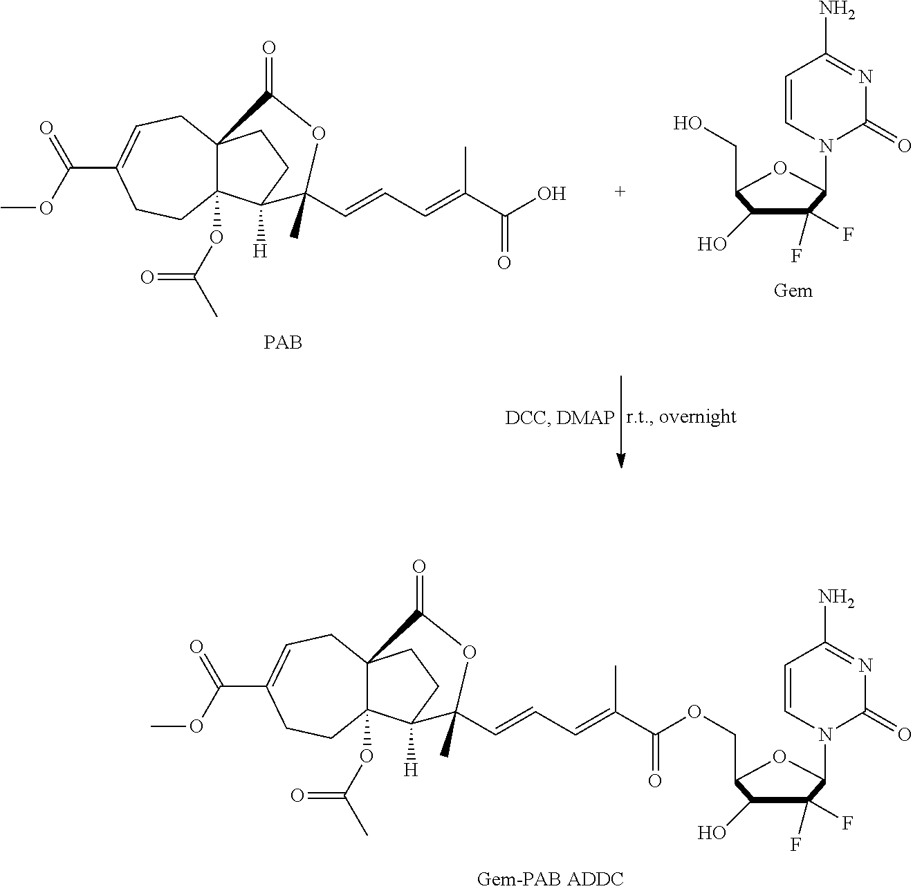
C(C(=CC=CC1(C)C2([H])C3(OC(C)=O)C(CC2)(CC=C(C(=O)OC)CC3)C(=O)O1)C)(OCC1OC(N2C(=O)N=C(N)C=C2)C(F)(F)C1O)=O.C1(CO)OC(N2C(=O)N=C(N)C=C2)C(F)(F)C1O.C(C(=CC=CC1(C)C2([H])C3(OC(C)=O)C(CC2)(CC=C(C(=O)OC)CC3)C(=O)O1)C)(O)=O
